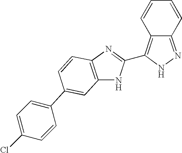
C12=NNC(C3=NC4=C(N3)C=C(C3=CC=C(Cl)C=C3)C=C4)=C1C=CC=C2
